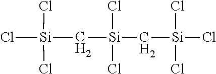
[Si](C[Si](C[Si](Cl)(Cl)Cl)(Cl)Cl)(Cl)(Cl)Cl
